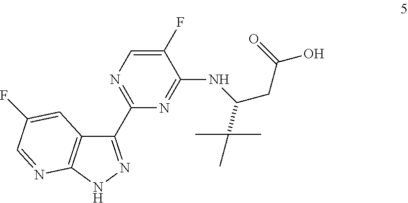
C1(C2=NC=C(F)C(NC(CC(O)=O)C(C)(C)C)=N2)=NNC2=C1C=C(F)C=N2
